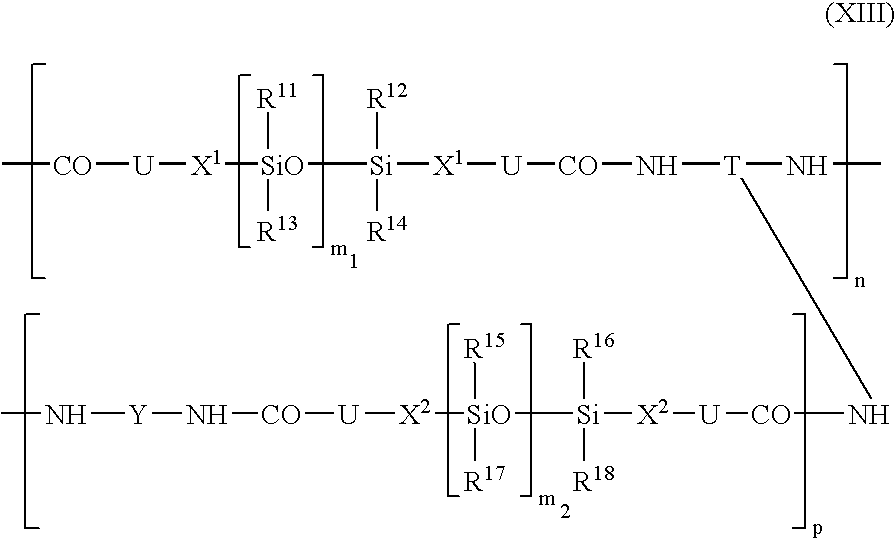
C[CO][U][X1][SiO]([Si]([X1][U][CO]N[T](NC)N[CO][U][X2][Si]([SiO]([X2][U][CO]N[Y]NC)([R15])[R17])([R16])[R18])([R12])[R14])([R11])[R13]
